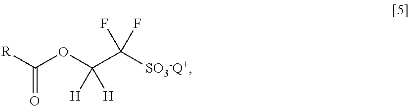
C(OC(C([SO3-Q+])(F)F)([H])[H])([R])=O
